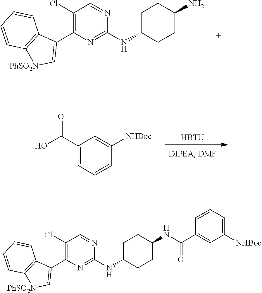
C1(Cl)=C(C2=C[PhSO2N]C3=C2C=CC=C3)N=C(NC2CCC(N)CC2)N=C1.[HBTU].C1(C(O)=O)=CC=CC([NHBoc])=C1.C1(Cl)=C(C2=C[PhSO2N]C3=C2C=CC=C3)N=C(NC2CCC(NC(=O)C3=CC([NHBoc])=CC=C3)CC2)N=C1
